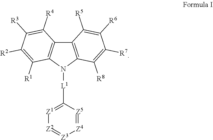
[L1](N1C2=C(C3=C1C([R1])=C([R2])C([R3])=C3[R4])C([R5])=C([R6])C([R7])=C2[R8])C1=[Z1][Z2]=[Z3][Z4]=[Z5]1
